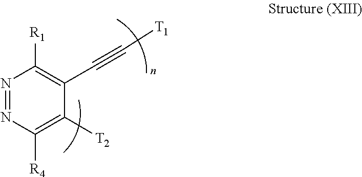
N1=NC([R4])=C([T2])C(C#C[T1])=C1[R1]
